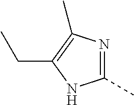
C1(C)=NC(C)=C(CC)N1
